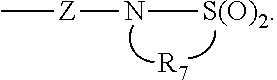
[Z](N[S(O)2])C.[R7]
